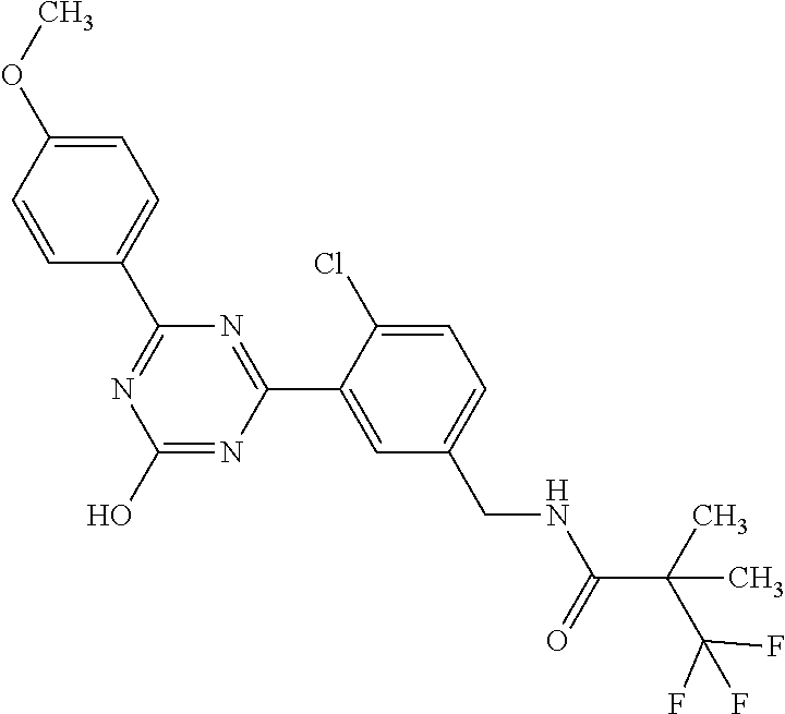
C1(C2=NC(O)=NC(C3=CC(CNC(C(C(F)(F)F)(C)C)=O)=CC=C3Cl)=N2)=CC=C(OC)C=C1
